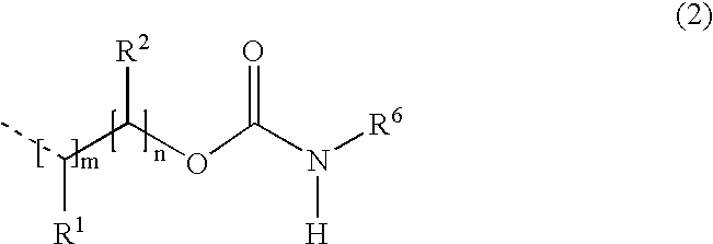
CC(C(OC(N([H])[R6])=O)[R2])[R1]
